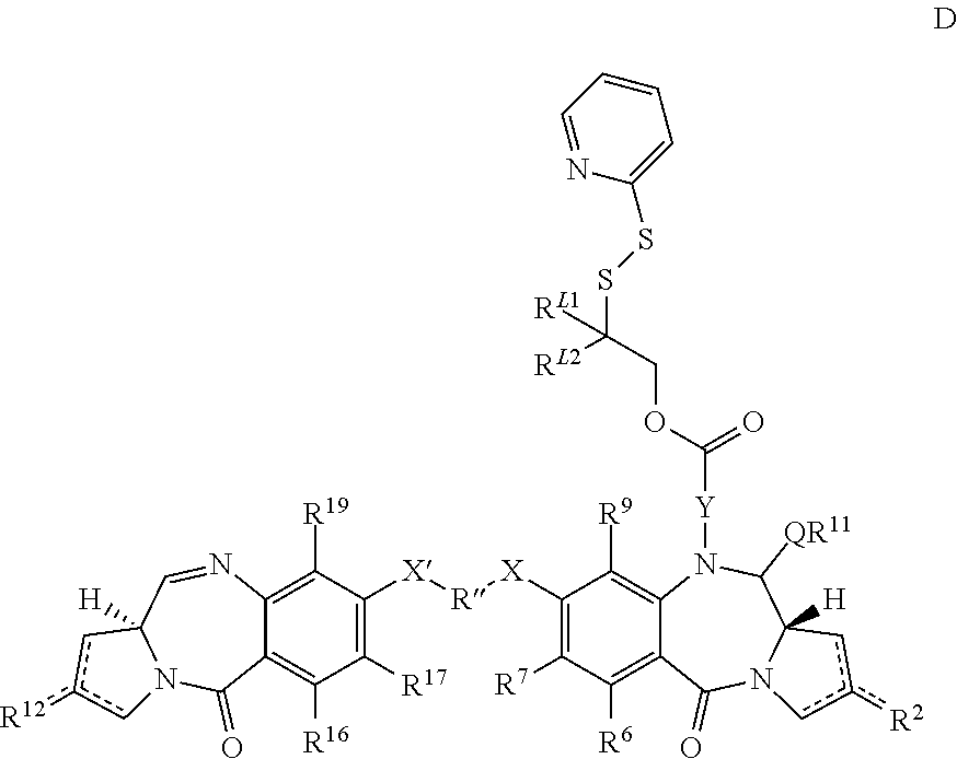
C1([R17])=C([X][R][X]C2=C([R7])C([R6])=C3C(=C2[R9])N([Y]C(=O)OCC([RL2])([RL1])SSC2=CC=CC=N2)C([QR11])C2([H])N(C3=O)cc([R2])c2)C([R19])=C2C(=C1[R16])C(=O)N1C([H])(C=N2)cc([R12])c1
